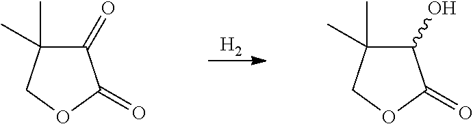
[H2].C1(=O)C(C)(C)COC1=O.C1(O)C(C)(C)COC1=O
